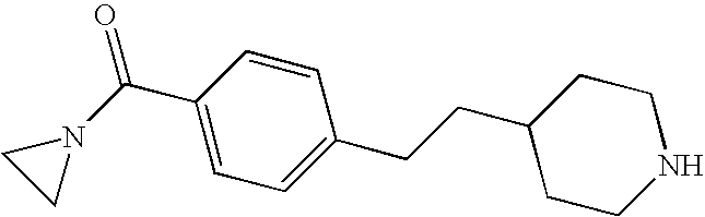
C1=C(C(N2CC2)=O)C=CC(CCC2CCNCC2)=C1
